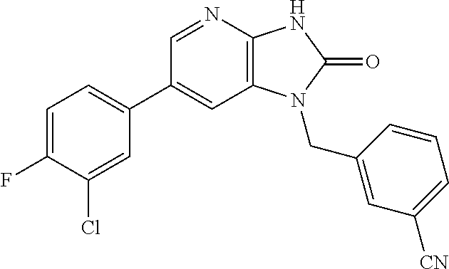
C1(C2=CC=C(F)C(Cl)=C2)=CC2=C(N=C1)NC(=O)N2CC1=CC([CN])=CC=C1
